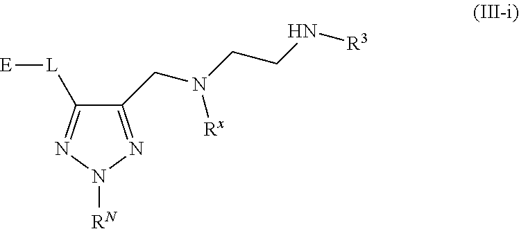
C1(CN(CCN[R3])[Rx])=NN([RN])N=C1[L][E]
